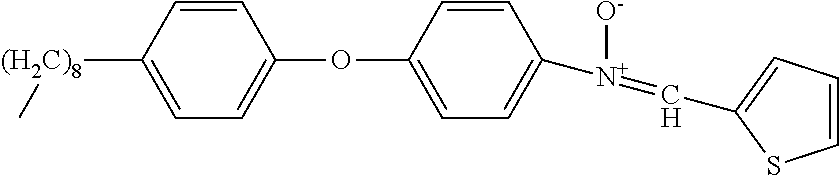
C1=CC([(H2C)8]C)=CC=C1OC1=CC=C([N+]([O-])=CC2=CC=CS2)C=C1
